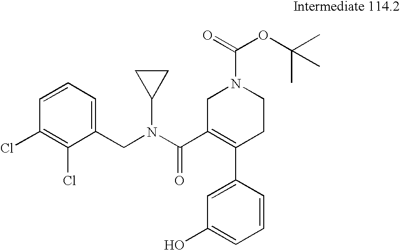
C1(CN(C2CC2)C(=O)C2=C(C3=CC(O)=CC=C3)CCN(C(=O)OC(C)(C)C)C2)=CC=CC(Cl)=C1Cl
